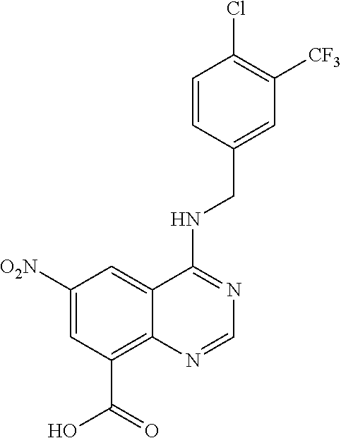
C1([O2N])=CC(C(=O)O)=C2C(=C1)C(NCC1=CC([CF3])=C(Cl)C=C1)=NC=N2
